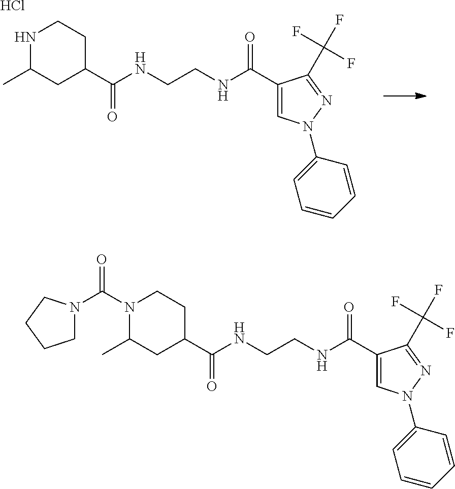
N1CCC(C(NCCNC(C2=CN(C3=CC=CC=C3)N=C2C(F)(F)F)=O)=O)CC1C.Cl.C1(C)CC(C(NCCNC(C2=CN(C3=CC=CC=C3)N=C2C(F)(F)F)=O)=O)CCN1C(=O)N1CCCC1
